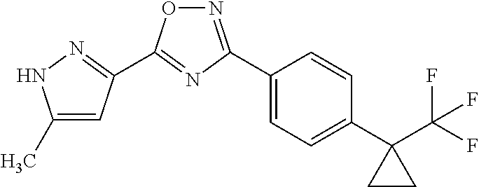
C1(C)=CC(C2=NC(C3=CC=C(C4(C(F)(F)F)CC4)C=C3)=NO2)=NN1
